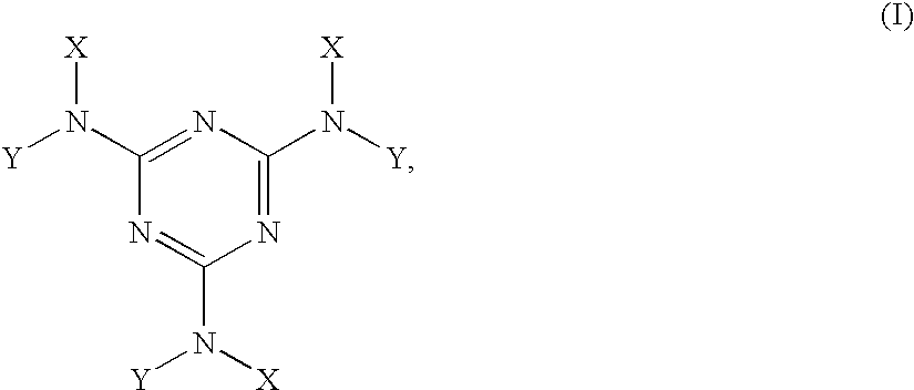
C1(N([Y])[X])=NC(N([Y])[X])=NC(N([X])[Y])=N1
